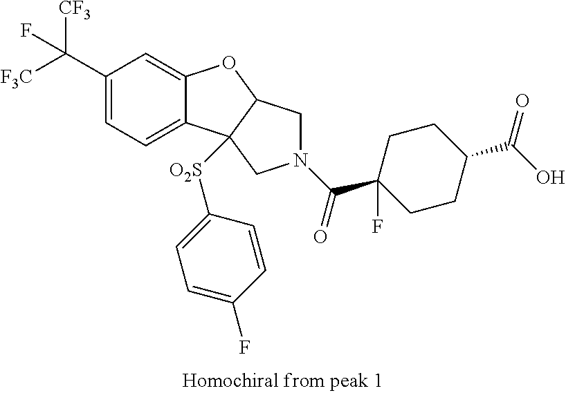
C(C1=CC=C2C(=C1)OC1C2([O2S]C2=CC=C(F)C=C2)CN(C(C2(F)CCC(C(O)=O)CC2)=O)C1)([F3C])([CF3])F
